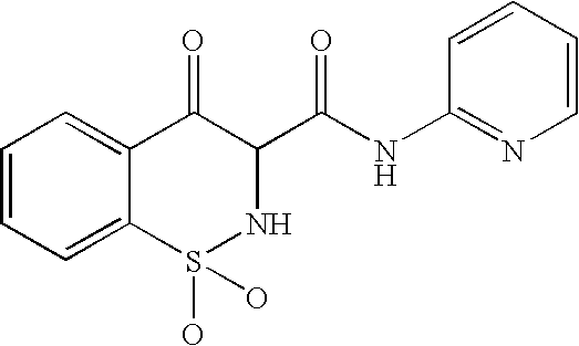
C1=CC=C2C(=C1)C(=O)C(C(=O)NC1=NC=CC=C1)NS2(O)O
